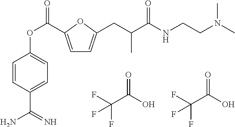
C1=C(C(OC2=CC=C(C(N)=N)C=C2)=O)OC(CC(C(NCCN(C)C)=O)C)=C1.FC(C(O)=O)(F)F.FC(C(O)=O)(F)F
